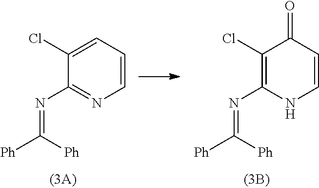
N1C=CC(=O)C(Cl)=C1N=C([Ph])[Ph].N1=C(N=C([Ph])[Ph])C(Cl)=CC=C1
